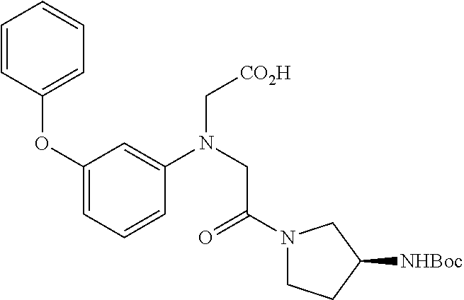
C1=CC(OC2=CC=CC(N(CC(=O)N3CCC([NHBoc])C3)C[CO2H])=C2)=CC=C1
